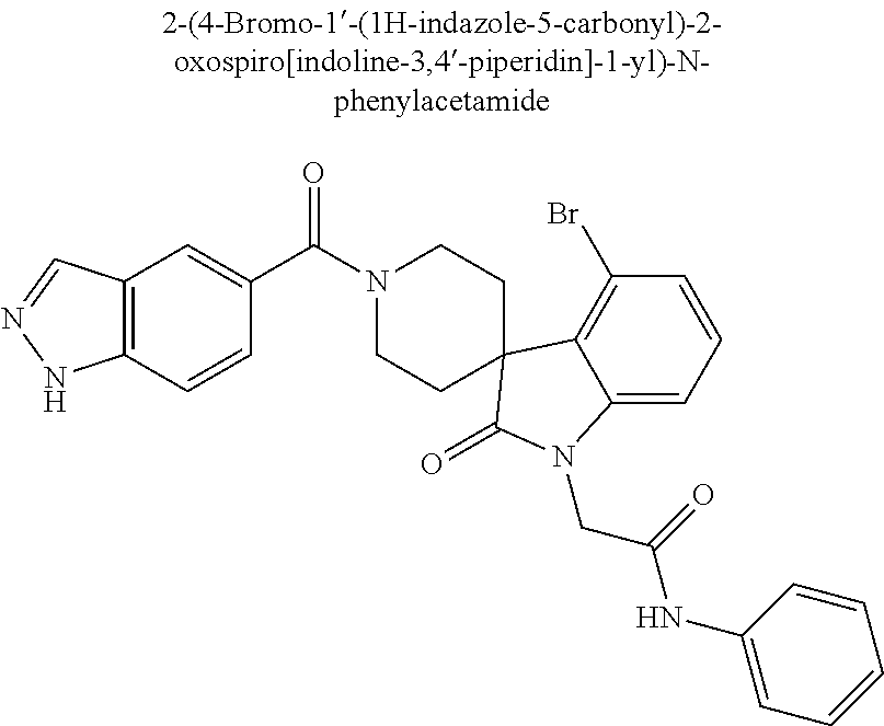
N1(C(C2=CC3=C(C=C2)NN=C3)=O)CCC2(CC1)C1=C(Br)C=CC=C1N(CC(=O)NC1=CC=CC=C1)C2=O
